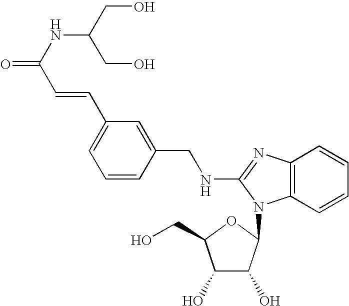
C1=C(C=CC(=O)NC(CO)CO)C=C(CNC2=NC3=C(N2C2C(O)C(O)C(CO)O2)C=CC=C3)C=C1
